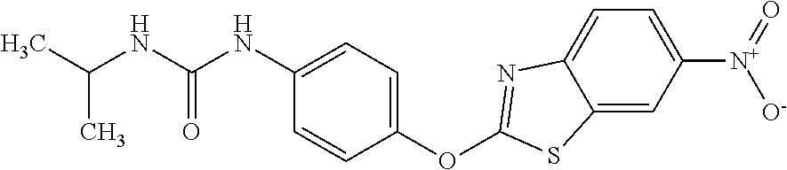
C1(OC2=NC3=CC=C([N+](=O)[O-])C=C3S2)=CC=C(NC(NC(C)C)=O)C=C1
